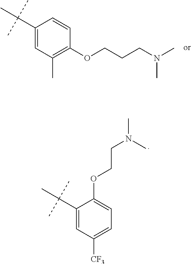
O(C1=CC=C([CF3])C=C1C(C)(C)C)CCN(C)C.C1=CC(OCCCN(C)C)=C(C)C=C1C(C)(C)C
